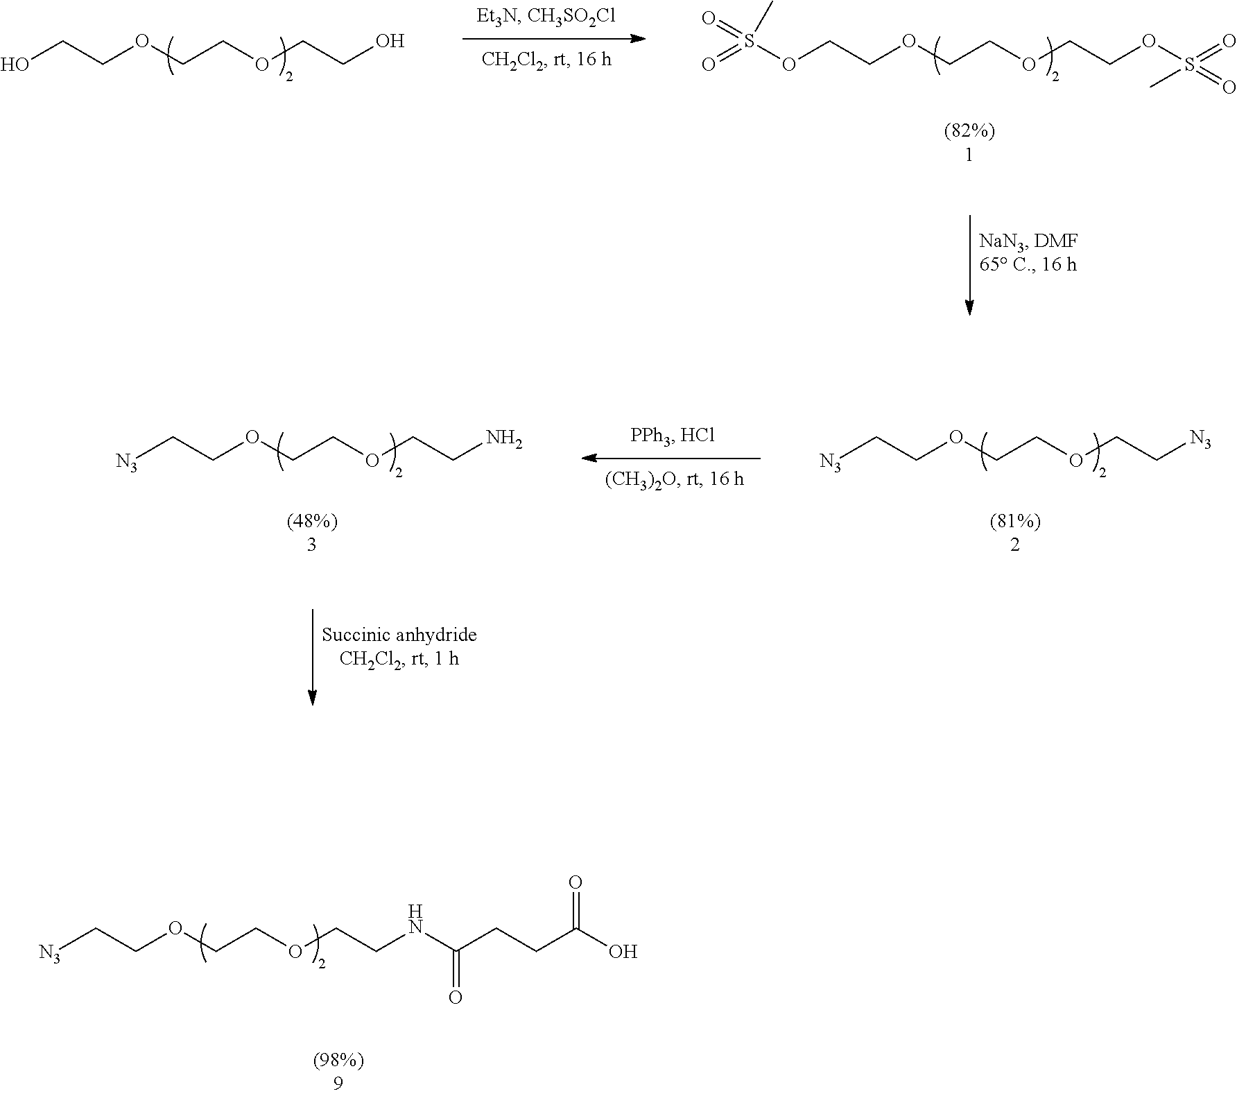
O(CCOCCOCCOS(=O)(=O)C)S(=O)(C)=O.OCCOCCOCCO.[N3]CCOCCOCCN.[N3]CCOCCOCC[N3].[N3]CCOCCOCCNC(CCC(O)=O)=O
